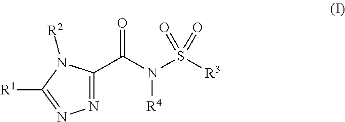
N1=C(C(N(S([R3])(=O)=O)[R4])=O)N([R2])C([R1])=N1
